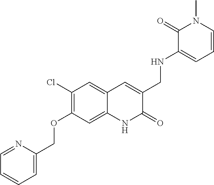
C1(Cl)=C(OCC2=CC=CC=N2)C=C2C(=C1)C=C(CNC1=CC=CN(C)C1=O)C(=O)N2
